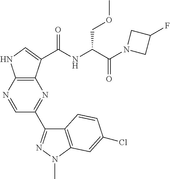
C12=C(N=CC(C3=NN(C)C4=C3C=CC(Cl)=C4)=N1)NC=C2C(NC(C(N1CC(F)C1)=O)COC)=O
